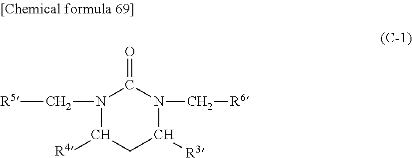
N1(C[R5])C([R4])CC([R3])N(C[R6])C1=O
